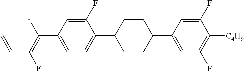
C1(F)=CC(C(=C(F)C=C)F)=CC=C1C1CCC(C2=CC(F)=C([C4H9])C(F)=C2)CC1
